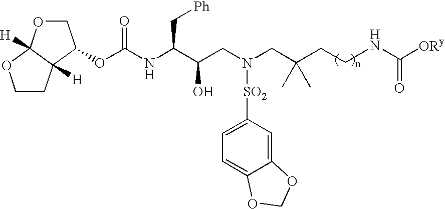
C1OC2([H])C([H])(C1OC(NC(C(CN(CC(CCNC(=O)[ORy])(C)C)[SO2]C1=CC=C3C(=C1)OCO3)O)C[Ph])=O)CCO2
